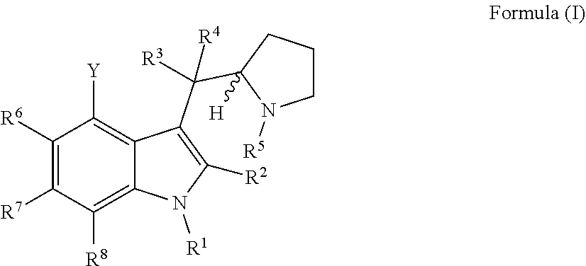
C1([R6])=C([R7])C([R8])=C2C(=C1[Y])C(C(C1([H])N([R5])CCC1)([R4])[R3])=C([R2])N2[R1]
